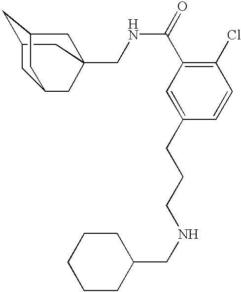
C12CC3(CNC(C4=C(Cl)C=CC(CCCNCC5CCCCC5)=C4)=O)CC(CC(C3)C1)C2
